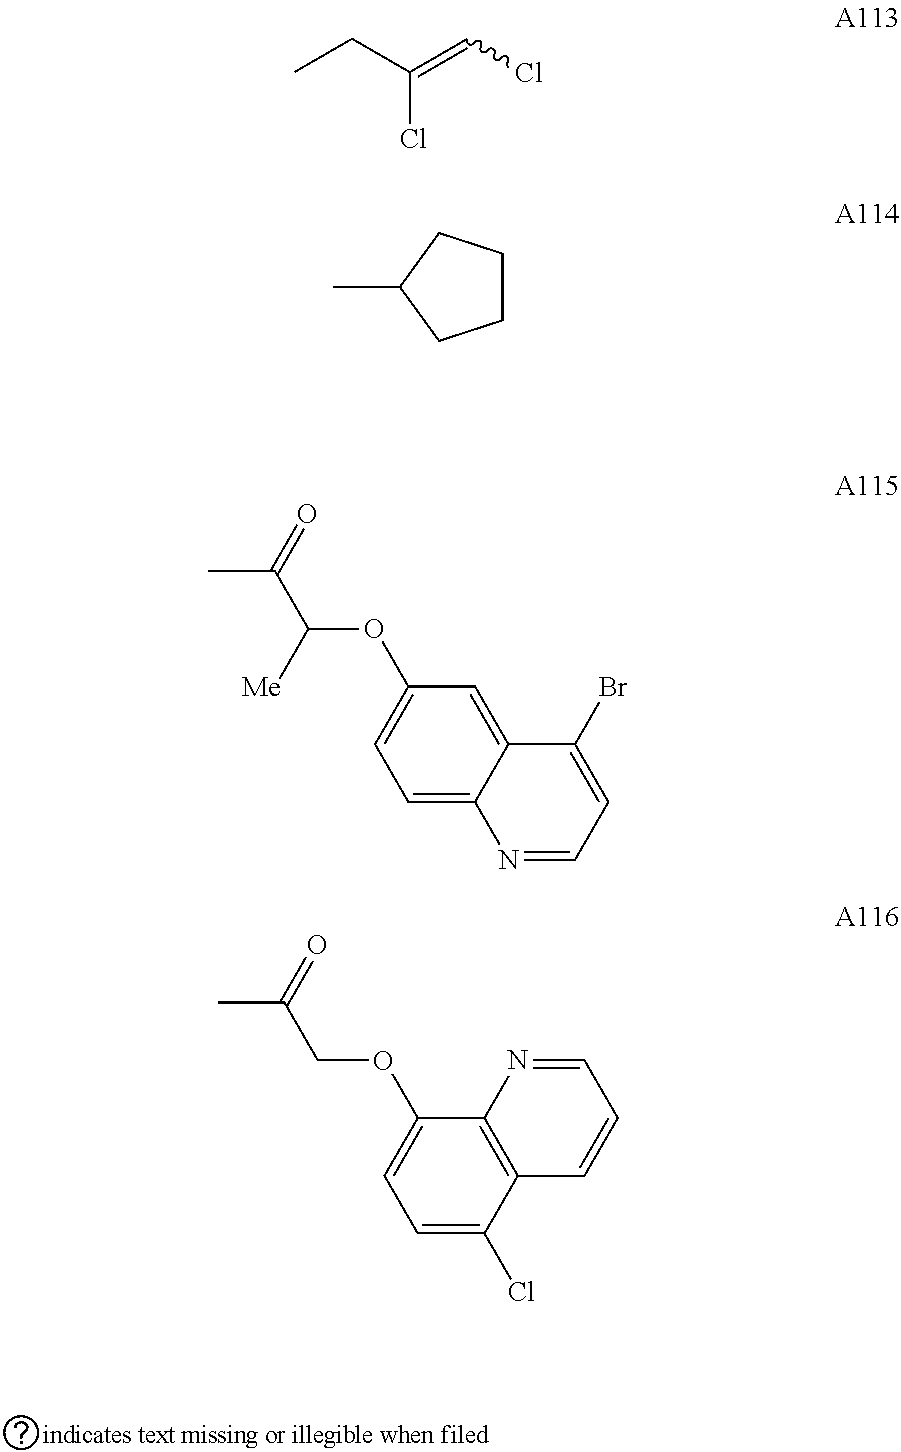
CCC(=CCl)Cl.CC1CCCC1.CC(C(OC1=CC=C2C(=C1)C(Br)=CC=N2)[Me])=O.CC(COC1=CC=C(Cl)C2=C1N=CC=C2)=O
